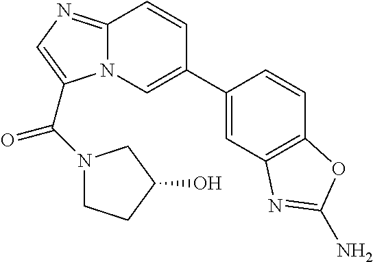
C1(C2=CN3C(=NC=C3C(=O)N3CCC(O)C3)C=C2)=CC2=C(C=C1)OC(N)=N2
